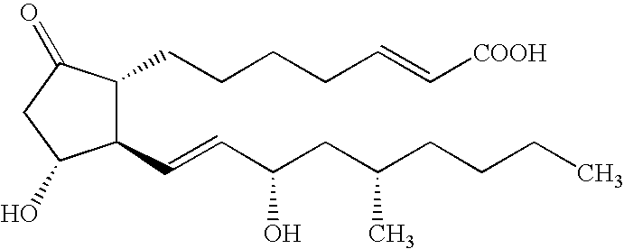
C1(C=CC(CC(CCCC)C)O)C(CCCCC=C[COOH])C(=O)CC1O
